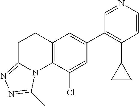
N1=CC(C2=CC3=C(C(Cl)=C2)N2C(=NN=C2C)CC3)=C(C2CC2)C=C1
